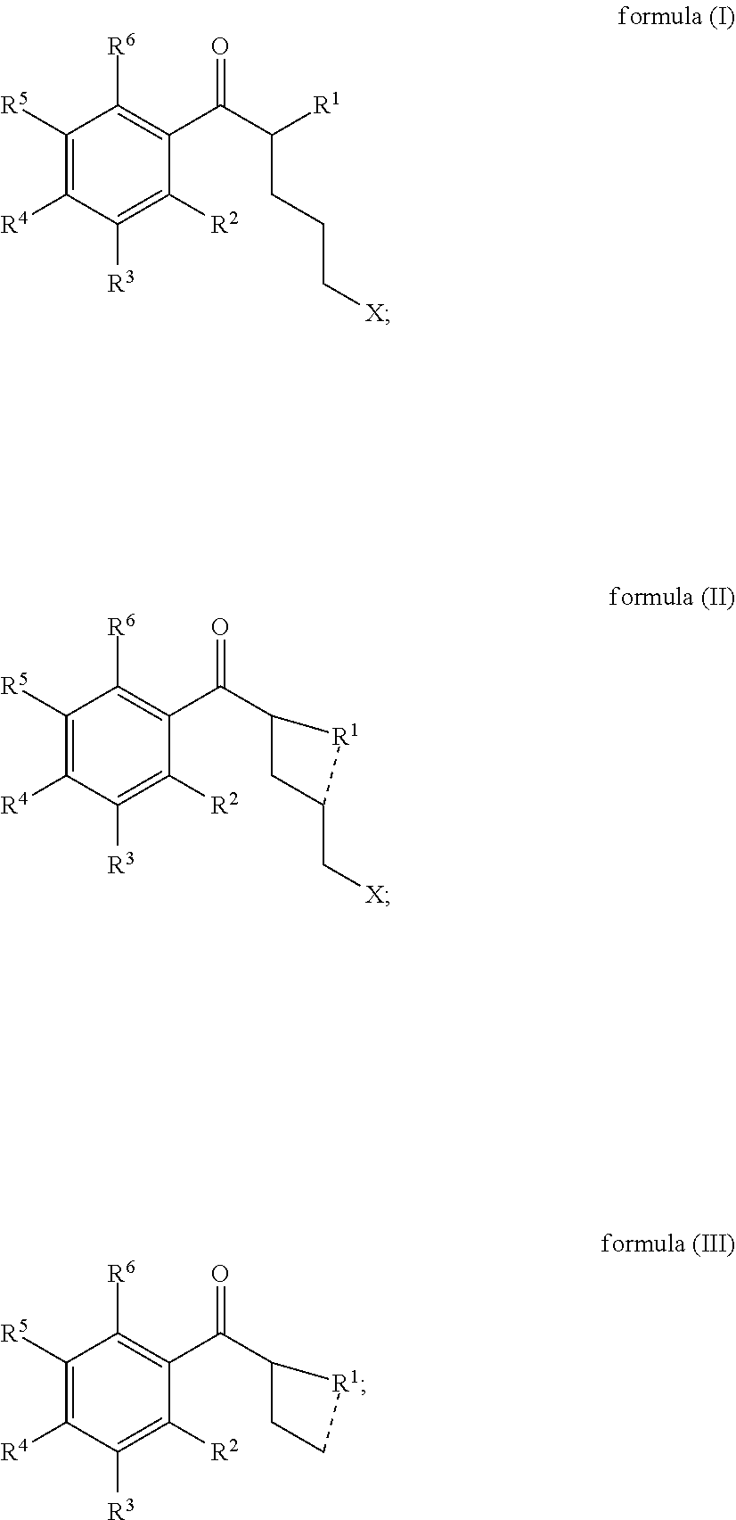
C1([R5])=C([R4])C([R3])=C([R2])C(C(C([R1])CCC[X])=O)=C1[R6].C1([R5])=C([R4])C([R3])=C([R2])C(C(C2CC(C[X])[R1]2)=O)=C1[R6].C1([R5])=C([R4])C([R3])=C([R2])C(C(C2CC[R1]2)=O)=C1[R6]
